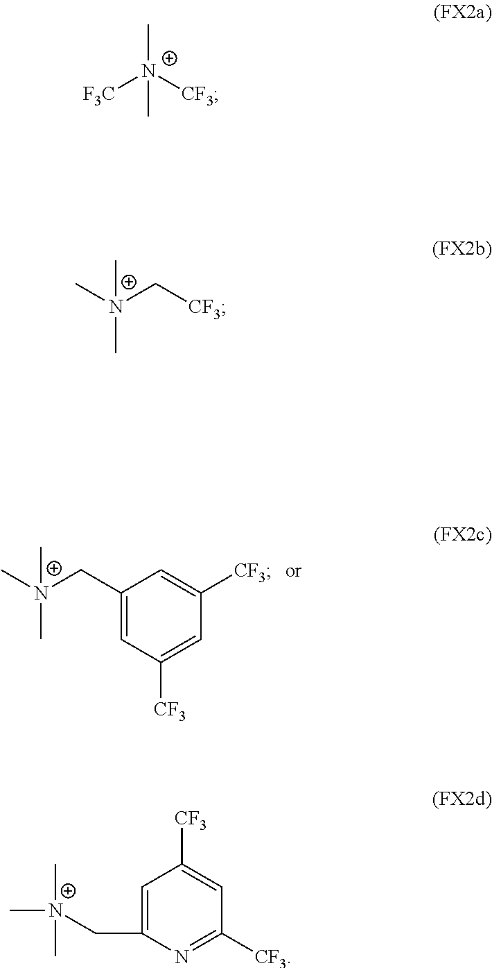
C[N+](C)(CC1=CC([CF3])=CC([CF3])=C1)C.C[N+]([CF3])([F3C])C.C[N+](C)(C[CF3])C.C[N+](C)(C)CC1=CC([CF3])=CC([CF3])=N1
